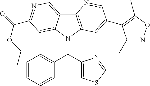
C12=C(N(C(C3=CSC=N3)C3=CC=CC=C3)C3=CC(C(=O)OCC)=NC=C13)C=C(C1=C(C)ON=C1C)C=N2
